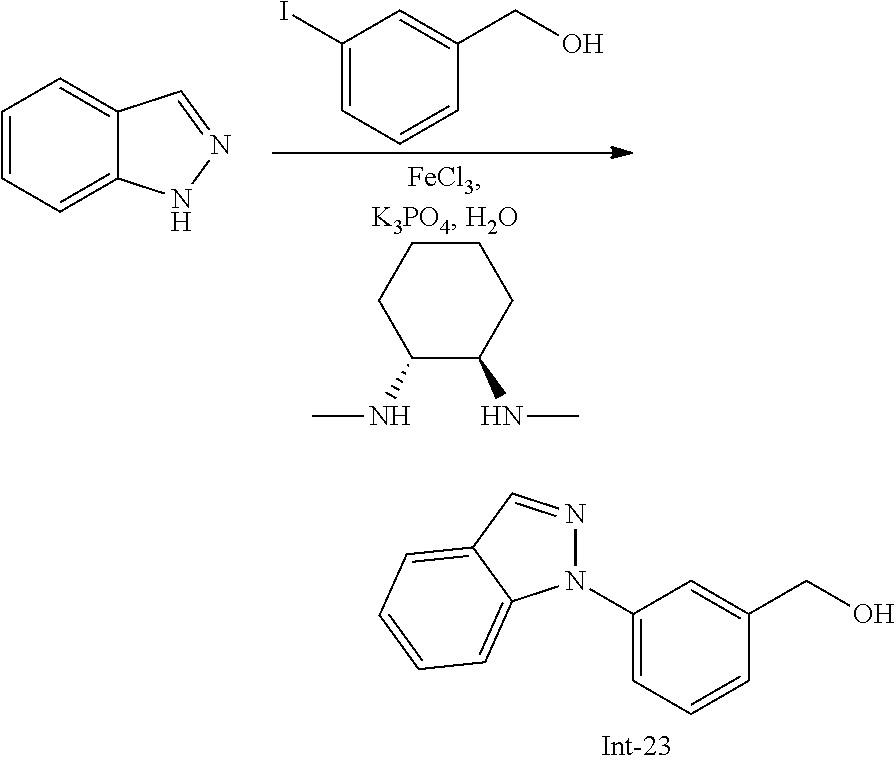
C1CCC(NC)C(NC)C1.C1=CC=C2C(=C1)C=NN2.C1(I)=CC=CC(CO)=C1.C1(N2N=CC3=CC=CC=C23)=CC=CC(CO)=C1
